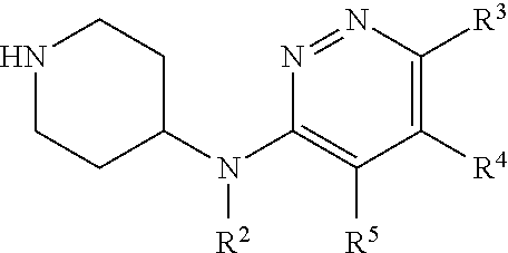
C1([R4])=C([R3])N=NC(N(C2CCNCC2)[R2])=C1[R5]
